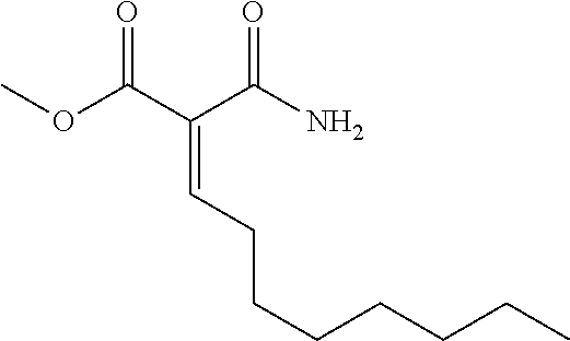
C(=CCCCCCCC)(C(OC)=O)C(N)=O
